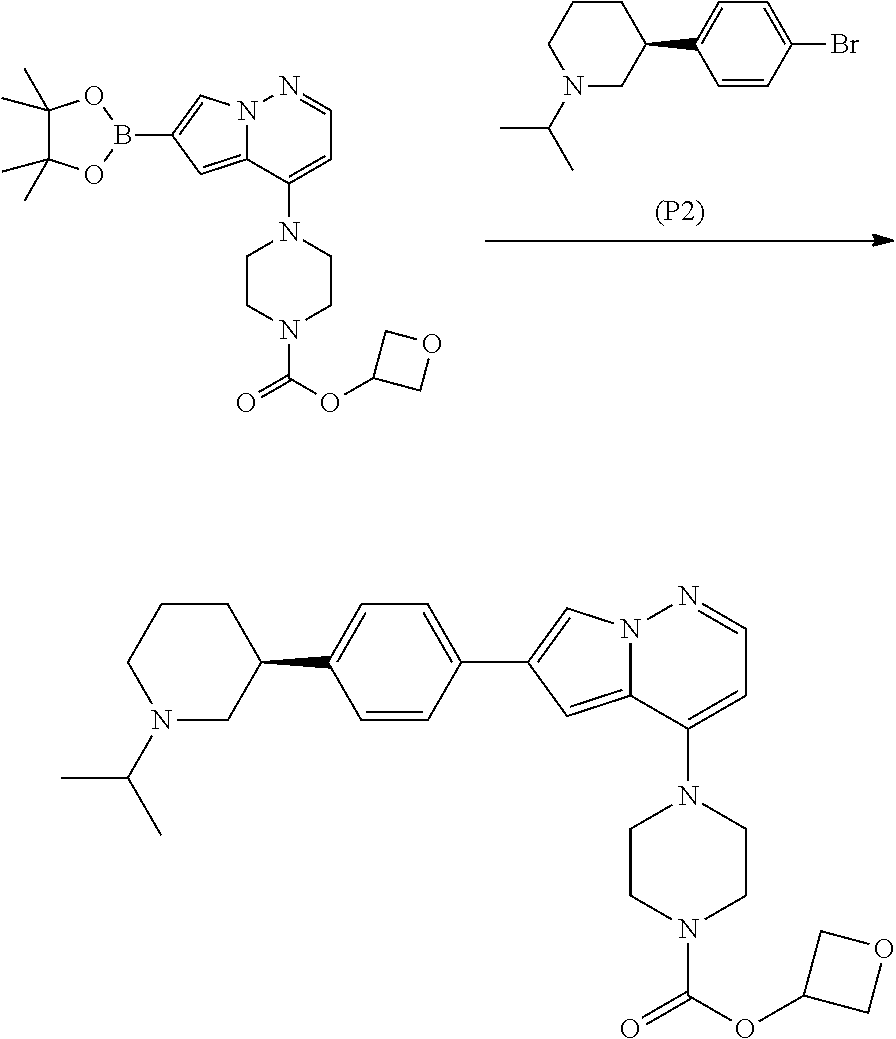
C1=CC(Br)=CC=C1C1CCCN(C(C)C)C1.[(P2)].O1C(C)(C)C(C)(C)OB1C1=CN2C(=C1)C(N1CCN(C(=O)OC3COC3)CC1)=CC=N2.C1(C2=CC=C(C3CCCN(C(C)C)C3)C=C2)=CN2C(=C1)C(N1CCN(C(=O)OC3COC3)CC1)=CC=N2
